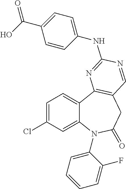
C1=C(Cl)C=C2C(=C1)C1=C(CC(=O)N2C2=CC=CC=C2F)C=NC(NC2=CC=C(C(O)=O)C=C2)=N1
